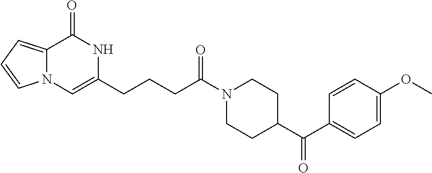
N12C(=CC=C1)C(=O)NC(CCCC(N1CCC(C(C3=CC=C(OC)C=C3)=O)CC1)=O)=C2
